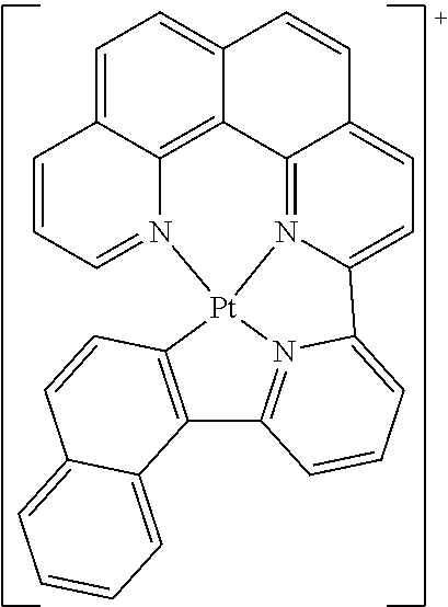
C1=C2C3=C4C(=C1)C=CC1=CC=C5N(=C41)[Pt]1(N3=CC=C2)N2=C(C3=C1C=CC1=CC=CC=C31)C=CC=C52
